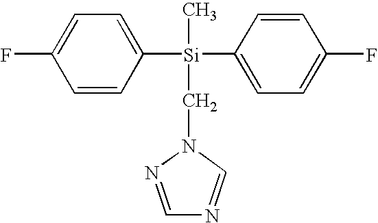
FC1=CC=C([Si](C2=CC=C(F)C=C2)(CN2C=NC=N2)C)C=C1
